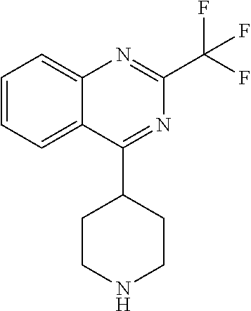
N1=C(C2CCNCC2)C2=CC=CC=C2N=C1C(F)(F)F
